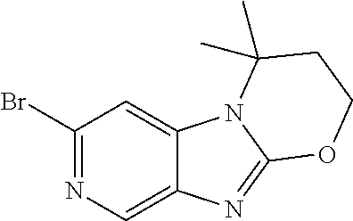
C1(Br)=NC=C2C(=C1)N1C(=N2)OCCC1(C)C
